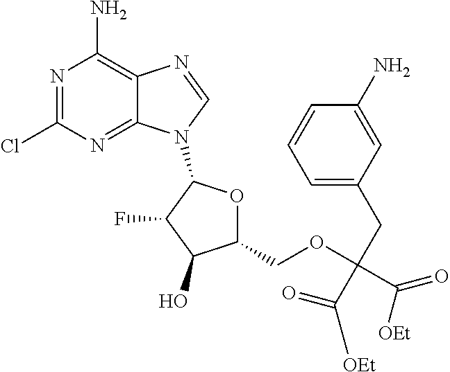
N1=C(Cl)N=C2C(=C1N)N=CN2C1OC(COC(C([OEt])=O)(CC2=CC=CC(N)=C2)C([OEt])=O)C(O)C1F
